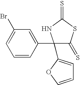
C1=CC(C2(C3=CC=CO3)C(=S)SC(=S)N2)=CC(Br)=C1
